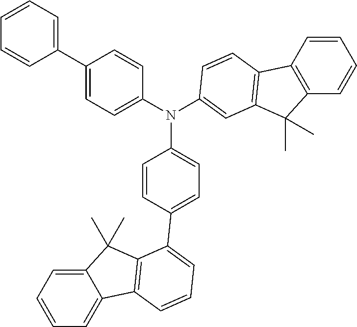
N(C1=CC=C(C2=CC=CC=C2)C=C1)(C1=CC=C(C2=CC=CC3=C2C(C)(C)C2=CC=CC=C23)C=C1)C1=CC2=C(C3=C(C=CC=C3)C2(C)C)C=C1
